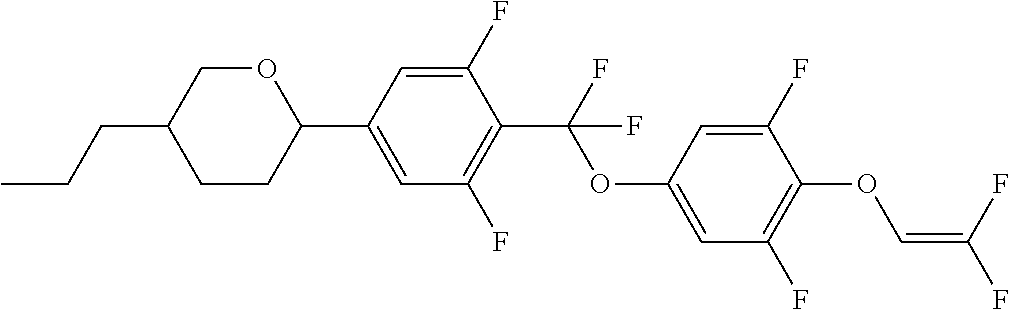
C1CC(C2=CC(F)=C(C(F)(OC3=CC(F)=C(OC=C(F)F)C(F)=C3)F)C(F)=C2)OCC1CCC
